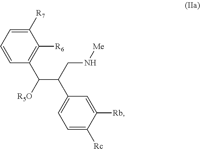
C(C(CN[Me])C1=CC=C([Rc])C([Rb])=C1)([R5O])C1=C([R6])C([R7])=CC=C1
